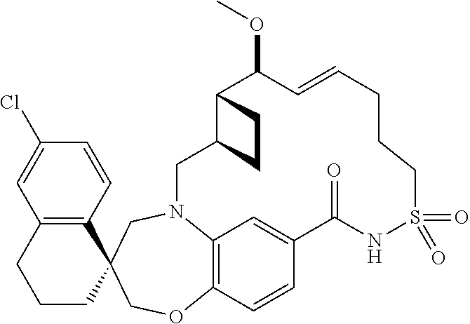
C12=C(C=CC(Cl)=C1)C1(CCC2)COC2=C3N(C1)CC1C(C(OC)C=CCCCS(=O)(=O)NC(=O)C(=C3)C=C2)CC1
